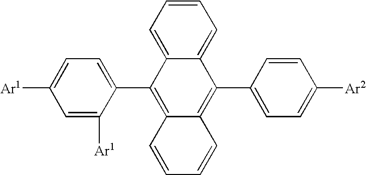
C1=CC=C2C(=C1)C(C1=CC=C([Ar2])C=C1)=C1C(=C2C2=CC=C([Ar1])C=C2[Ar1])C=CC=C1
